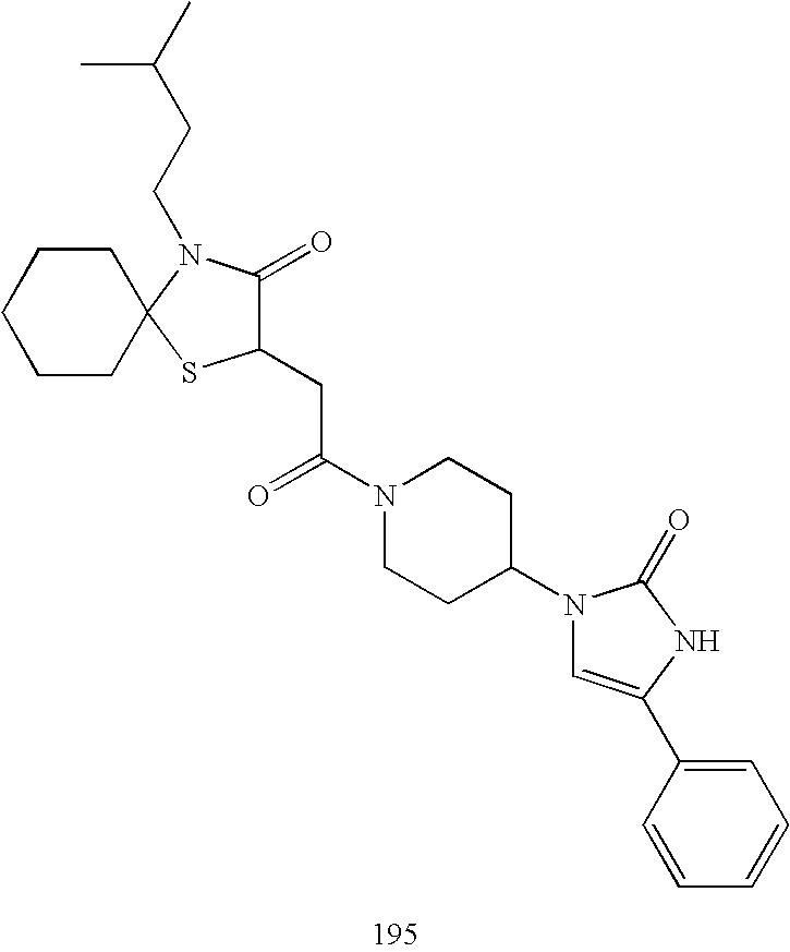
C1(CC(N2CCC(N3C=C(C4=CC=CC=C4)NC3=O)CC2)=O)C(=O)N(CCC(C)C)C2(S1)CCCCC2
